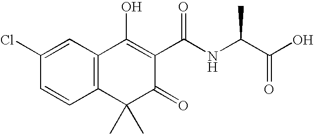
C12=C(C=C(Cl)C=C1)C(O)=C(C(NC(C(O)=O)C)=O)C(=O)C2(C)C
